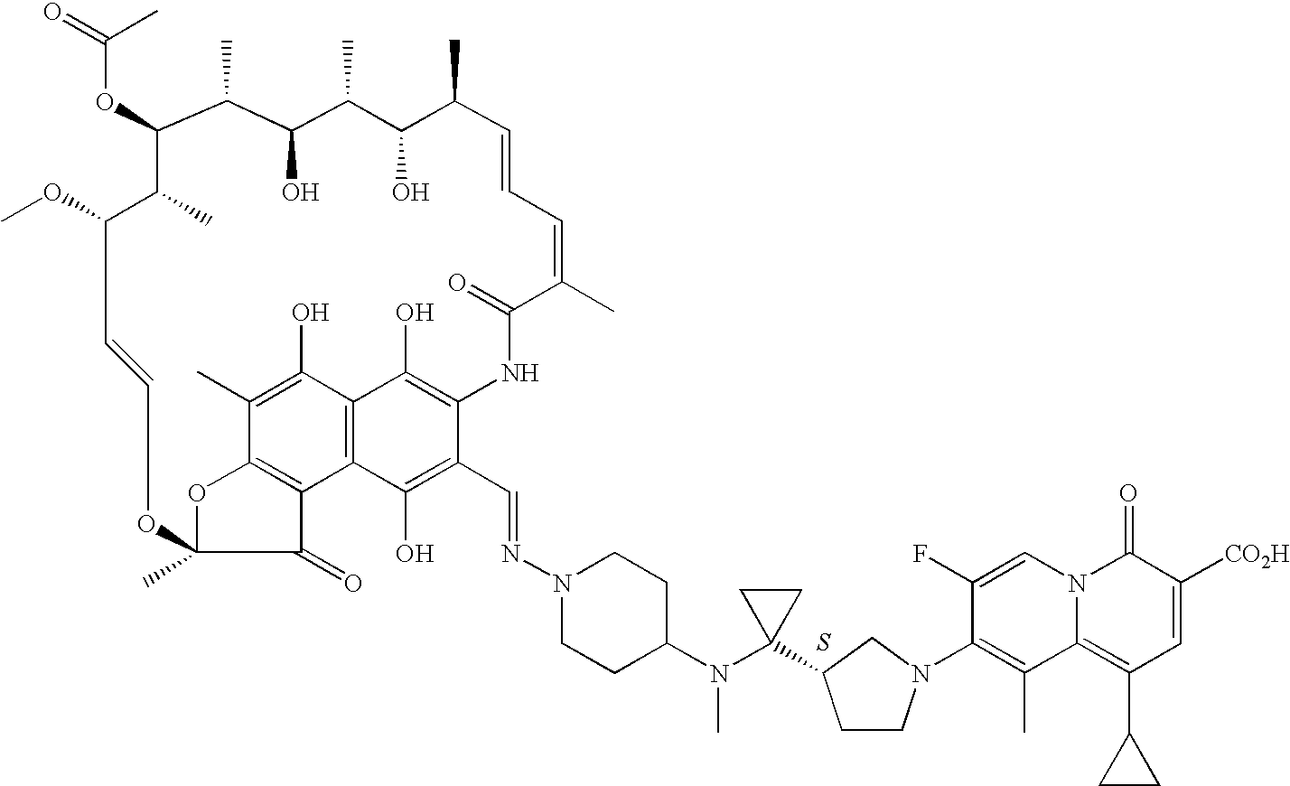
O(C1C(C)C(O)C(C)C(O)C(C)C=CC=C(C)C(=O)NC2=C(O)C3=C(C(O)=C2C=NN2CCC(N(C4(C5CCN(C6=C(C)C7=C(C8CC8)C=C([CO2H])C(=O)N7C=C6F)C5)CC4)C)CC2)C2=C(C(C)=C3O)OC(C)(C2=O)OC=CC(OC)C1C)C(=O)C.S
